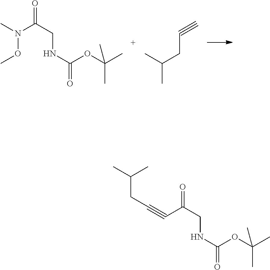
O=C(CNC(OC(C)(C)C)=O)N(C)OC.CC(CC#C)C.O=C(CNC(OC(C)(C)C)=O)C#CCC(C)C
